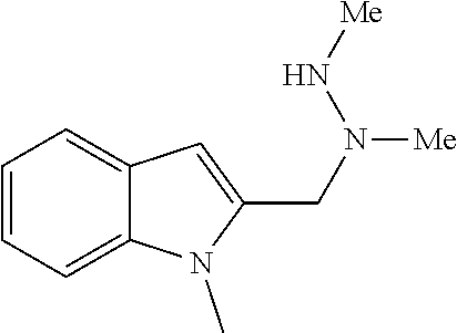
C1=CC=C2C(=C1)C=C(CN([Me])N[Me])N2C
